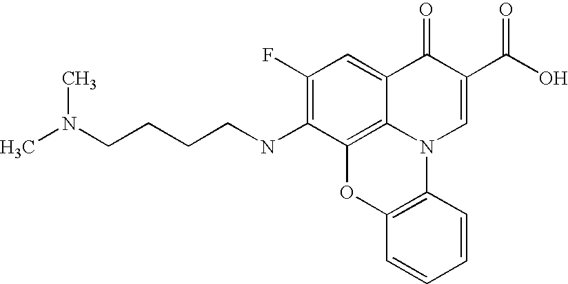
C12=C3C(=CC(F)=C1NCCCCN(C)C)C(=O)C(C(=O)O)=CN3C1=C(O2)C=CC=C1
